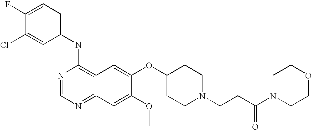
C1(NC2=C3C(=NC=N2)C=C(OC)C(OC2CCN(CCC(N4CCOCC4)=O)CC2)=C3)=CC=C(F)C(Cl)=C1
